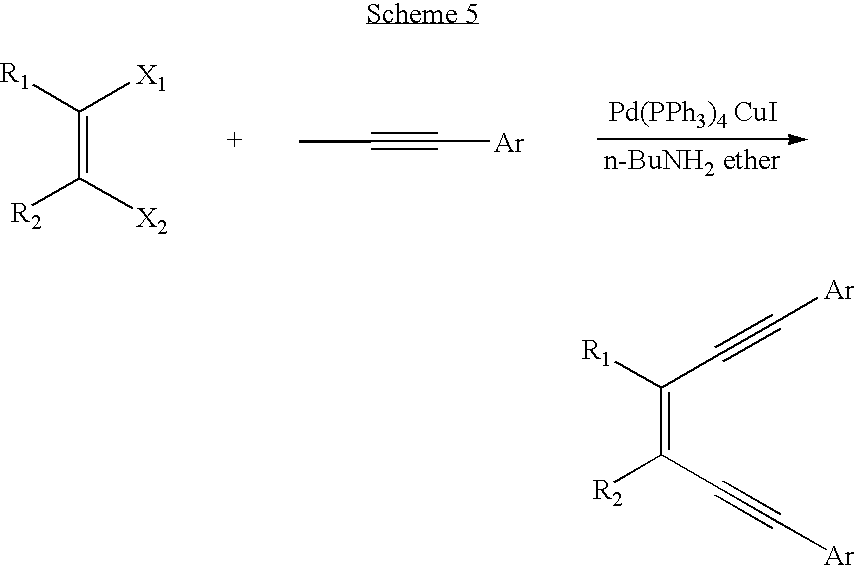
C(=C(C#C[Ar])[R2])([R1])C#C[Ar].C(=C([X2])[R2])([R1])[X1].[Ar]C#CC.[Pd(PPh3)4 CuI]
